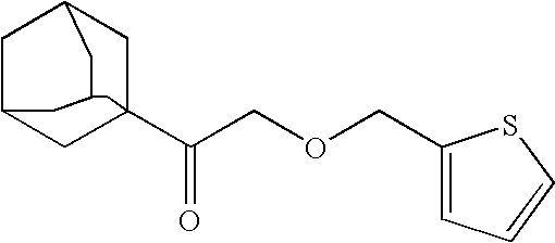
C1C2CC3(C(COCC4=CC=CS4)=O)CC1CC(C2)C3
